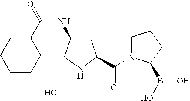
C1(C(=O)NC2CC(C(N3CCCC3B(O)O)=O)NC2)CCCCC1.Cl
